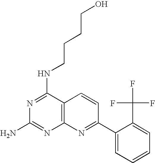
N1=C(NCCCCO)C2=C(N=C1N)N=C(C1=CC=CC=C1C(F)(F)F)C=C2
